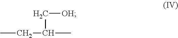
CCC(C)C[OH]
